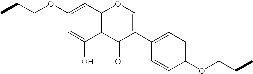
C12=C(C=C(OCCC)C=C1O)OC=C(C1=CC=C(OCCC)C=C1)C2=O
